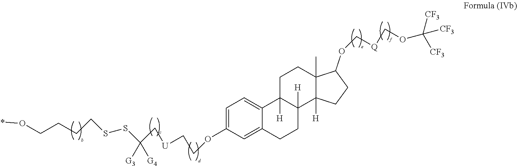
C1=C(OCC[U]CC([G3])([G4])SSCCCCO*)C=C2C(=C1)C1([H])C([H])(CC2)C2([H])C(C)(CC1)C(OC[Q]COC([CF3])([CF3])[CF3])CC2
